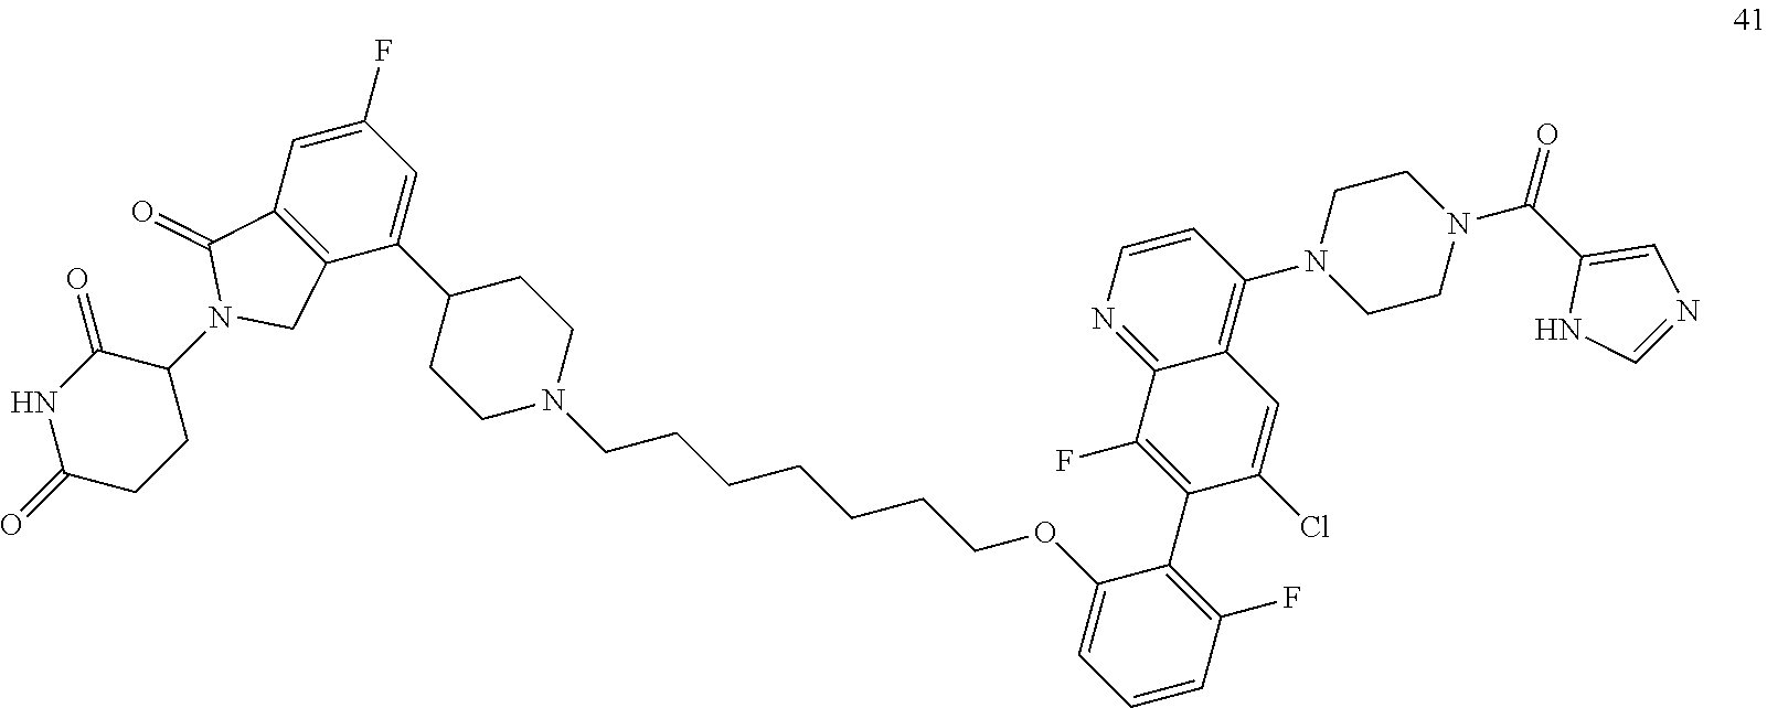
N1C(=O)CCC(N2CC3=C(C2=O)C=C(F)C=C3C2CCN(CCCCCCCOC3=CC=CC(F)=C3C3=C(F)C4=NC=CC(N5CCN(C(C6=CN=CN6)=O)CC5)=C4C=C3Cl)CC2)C1=O
